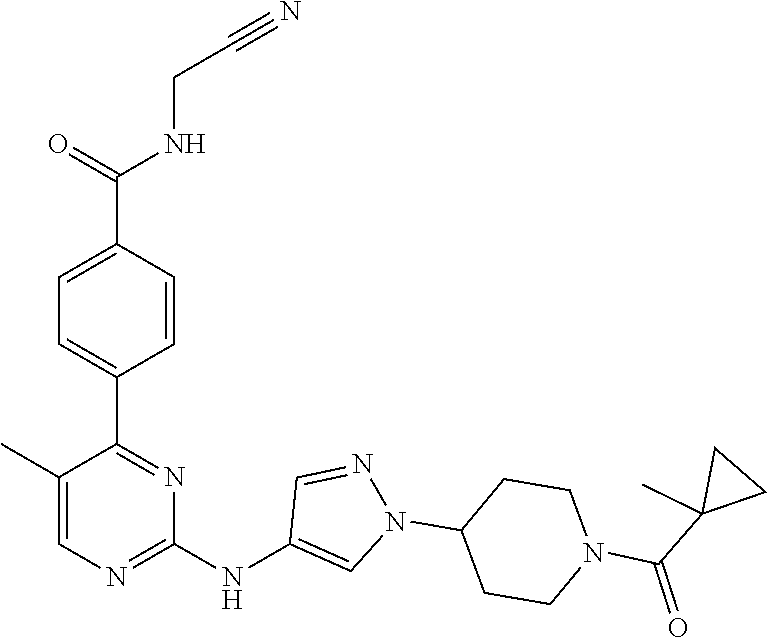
C1(C2=NC(NC3=CN(C4CCN(C(=O)C5(C)CC5)CC4)N=C3)=NC=C2C)=CC=C(C(NCC#N)=O)C=C1
